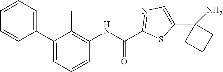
C1=C(C2(N)CCC2)SC(C(NC2=C(C)C(C3=CC=CC=C3)=CC=C2)=O)=N1
